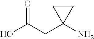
OC(CC1(N)CC1)=O
